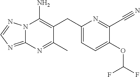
N12C(=NC=N1)N=C(C)C(CC1=CC=C(OC(F)F)C(C#N)=N1)=C2N
